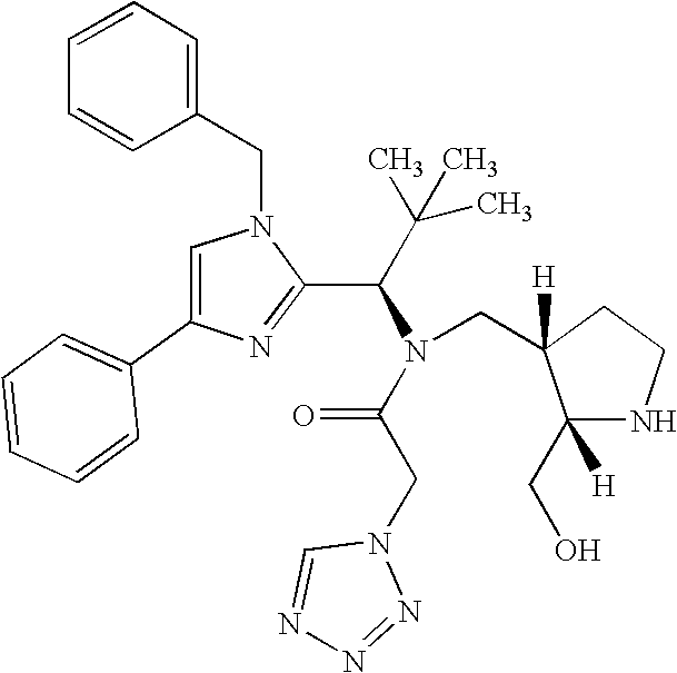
N1(CC2=CC=CC=C2)C=C(C2=CC=CC=C2)N=C1C(C(C)(C)C)N(C(CN1C=NN=N1)=O)CC1([H])C(CO)([H])NCC1
